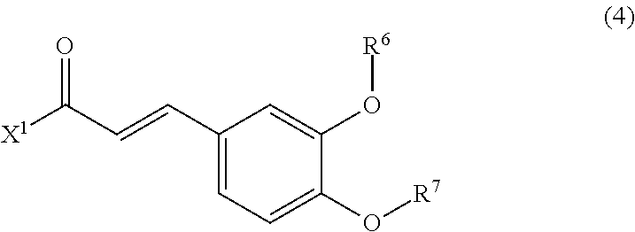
C1(C=CC([X1])=O)=CC=C(O[R7])C(O[R6])=C1
